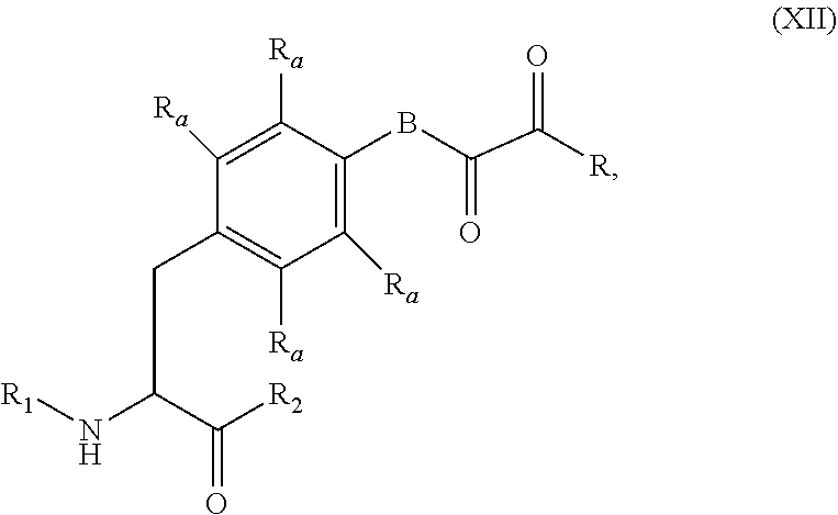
C1([Ra])=C(BC(=O)C([R])=O)C([Ra])=C([Ra])C(CC(C(=O)[R2])N[R1])=C1[Ra]
